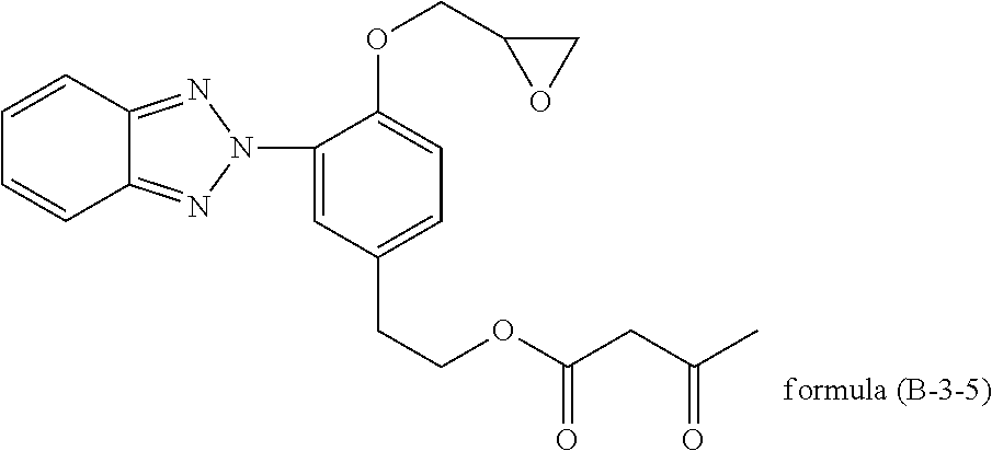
C1=CC2=NN(C3=CC(CCOC(CC(C)=O)=O)=CC=C3OCC3OC3)N=C2C=C1
